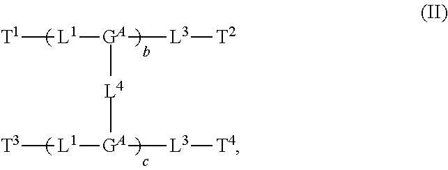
[T1][L1][GA]([L3][T2])[L4][GA]([L1][T3])[L3][T4]
